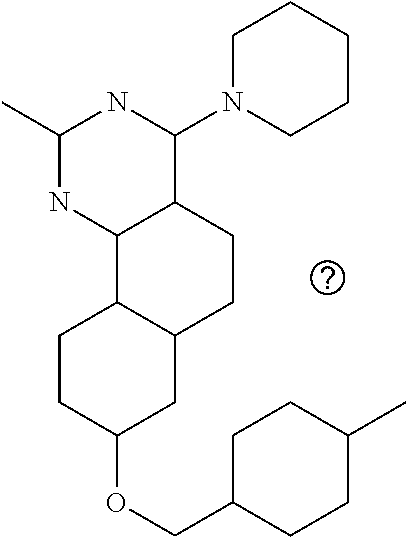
C1(OCC2CCC(C)CC2)CC2C(CC1)C1C(CC2)C(N2CCCCC2)NC(C)N1
